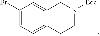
C1(Br)=CC=C2C(=C1)CN([Boc])CC2
